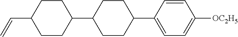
C1(C=C)CCC(C2CCC(C3=CC=C([OC2H5])C=C3)CC2)CC1
